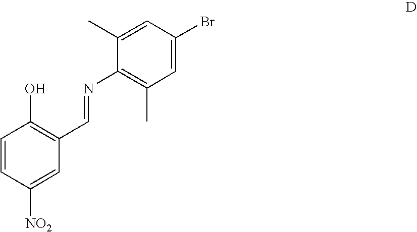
C1=CC(O)=C(C=NC2=C(C)C=C(Br)C=C2C)C=C1[NO2]
